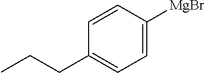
C1=C([MgBr])C=CC(CCC)=C1
